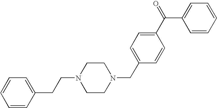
C1=CC(CCN2CCN(CC3=CC=C(C(C4=CC=CC=C4)=O)C=C3)CC2)=CC=C1
